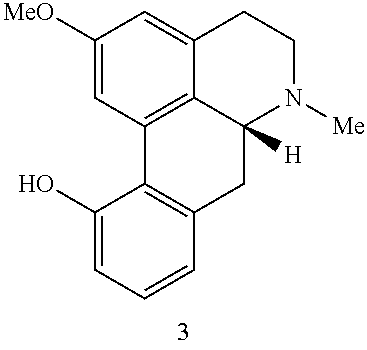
C1([MeO])=CC2=C3C(=C1)CCN([Me])C3([H])CC1=C2C(O)=CC=C1
